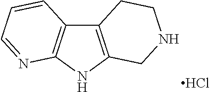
C12=C(NC3=C1C=CC=N3)CNCC2.Cl
